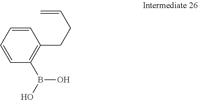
C1=CC=CC(B(O)O)=C1CCC=C
